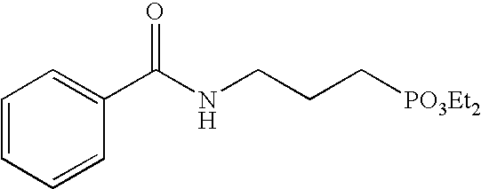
C1=CC=CC(C(NCCC[PO3Et2])=O)=C1
